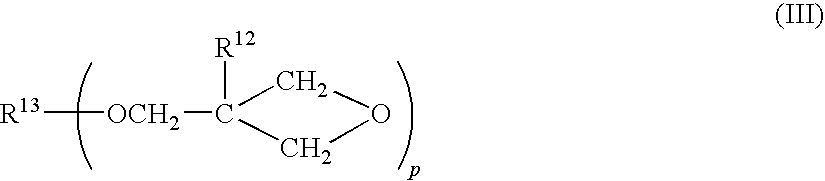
[R13][OCH2]C1([R12])COC1
